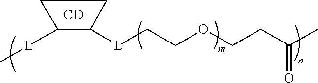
C1([L]C)C([L]CCOCCC(C)=O)CC1.[CD]
